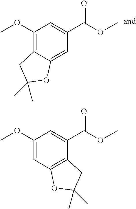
C1(OC)=C2C(=CC(C(=O)OC)=C1)OC(C)(C)C2.C1(OC)=CC2=C(C(C(=O)OC)=C1)CC(C)(C)O2
